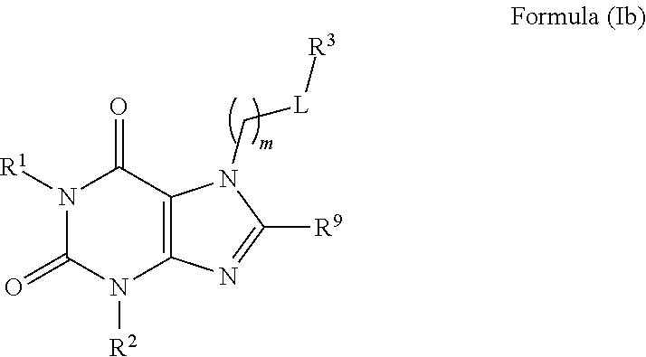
N1([R1])C(=O)N([R2])C2=C(C1=O)N(C[L][R3])C([R9])=N2
